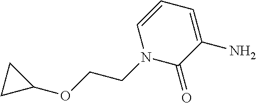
C1(OCCN2C(=O)C(N)=CC=C2)CC1
